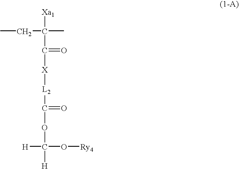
CCC(C)([Xa1])C([X][L2]C(OC([H])([H])O[Ry4])=O)=O
